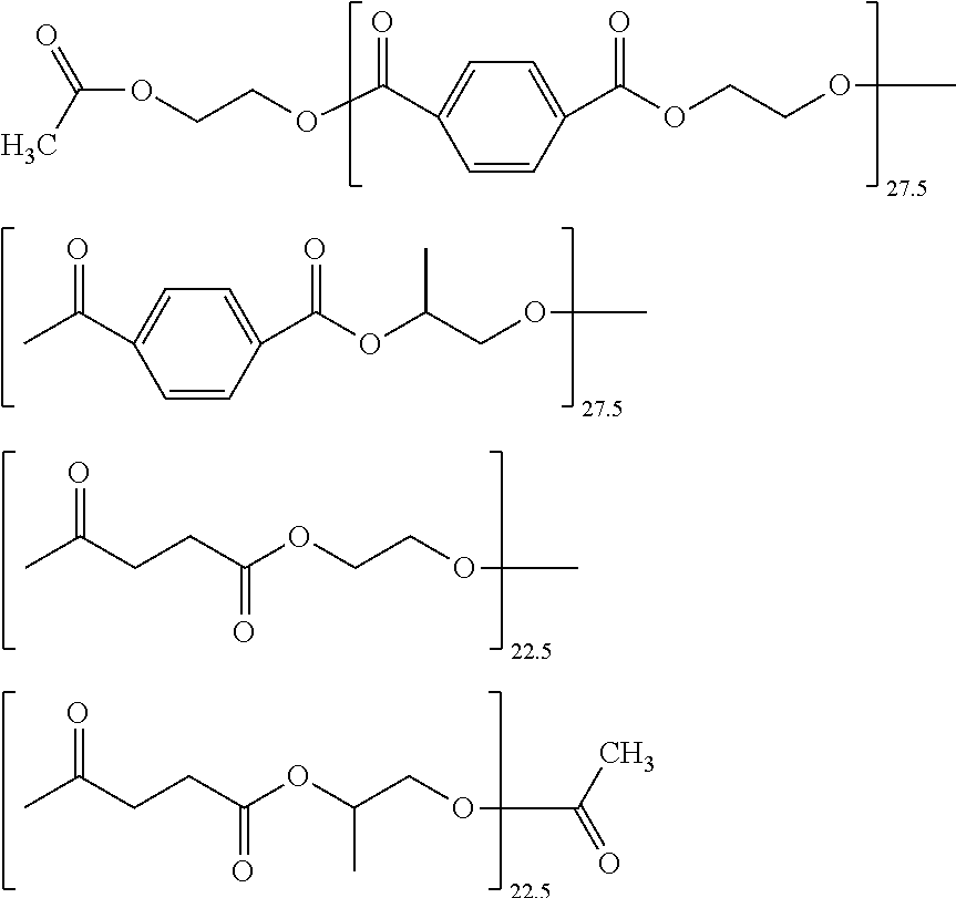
C(OCCOC(C1=CC=C(C(OCCOC)=O)C=C1)=O)(C)=O.C1=CC(C(OC(COC)C)=O)=CC=C1C(C)=O.CC(CCC(OCCOC)=O)=O.CC(CCC(OC(COC(=O)C)C)=O)=O
